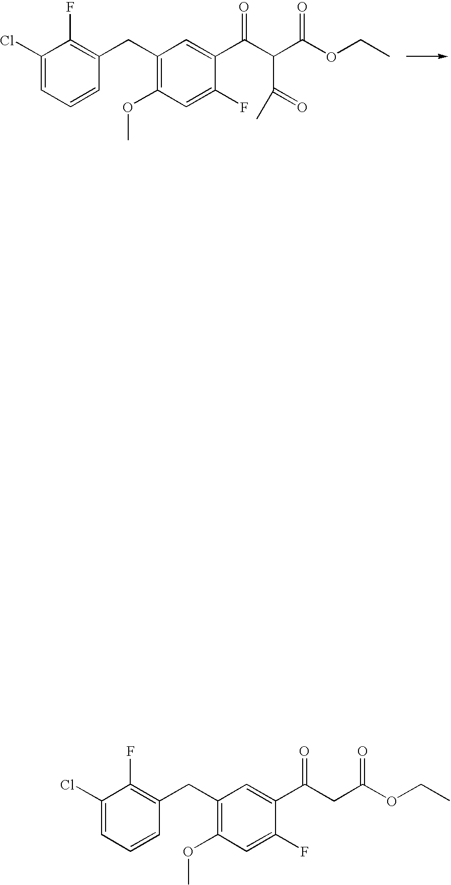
C1(Cl)=CC=CC(CC2=C(OC)C=C(F)C(C(C(C(OCC)=O)C(=O)C)=O)=C2)=C1F.C1(Cl)=CC=CC(CC2=C(OC)C=C(F)C(C(CC(OCC)=O)=O)=C2)=C1F
